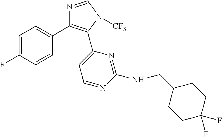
C1=C(F)C=CC(C2=C(C3=CC=NC(NCC4CCC(F)(F)CC4)=N3)N([CF3])C=N2)=C1
